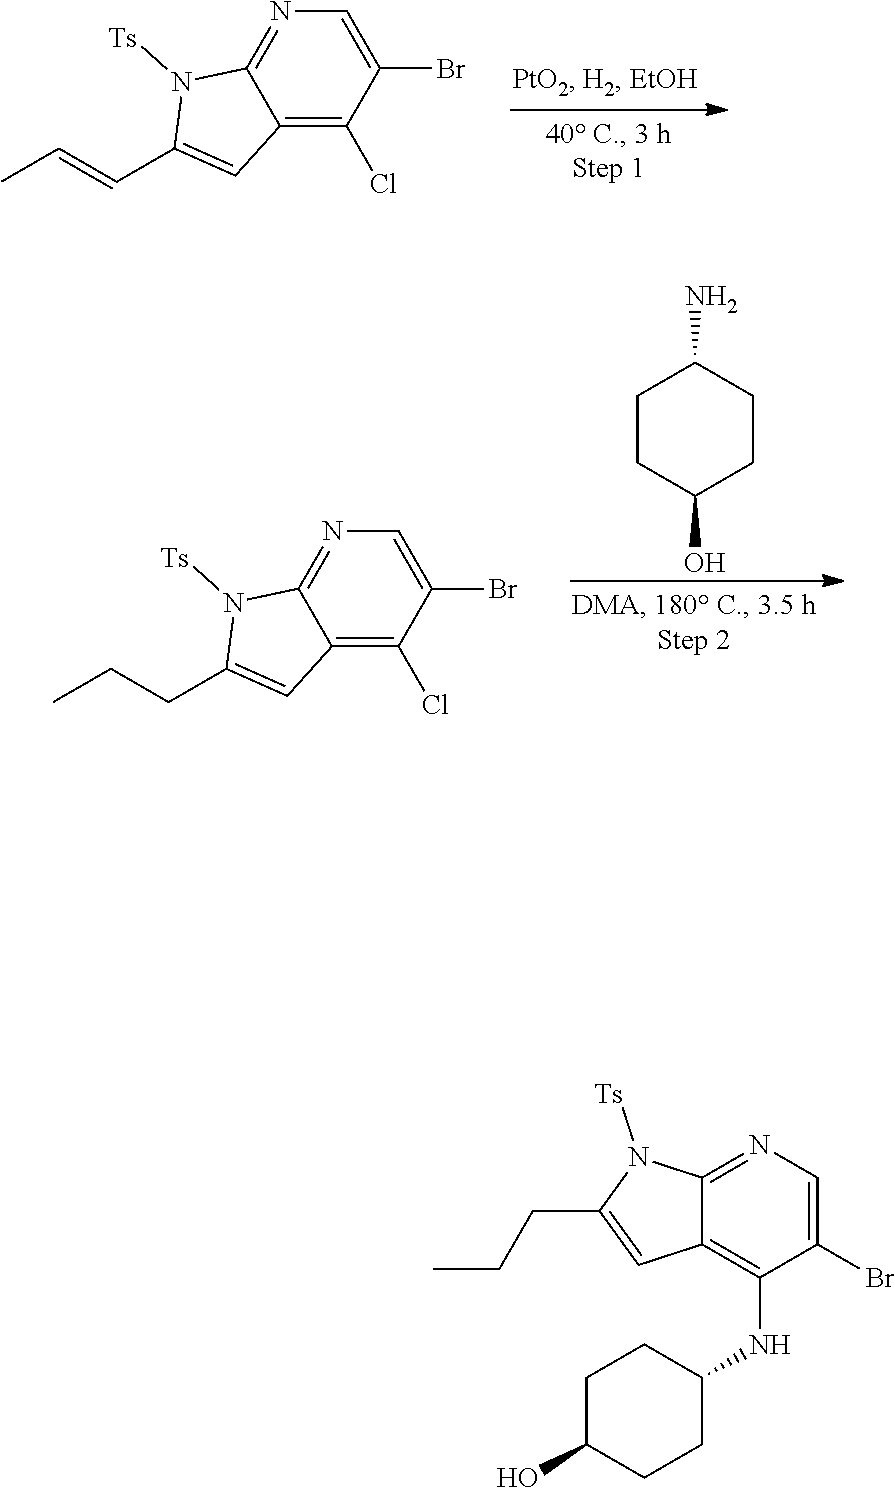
N1([Ts])C(C=CC)=CC2=C(Cl)C(Br)=CN=C12.C1CC(O)CCC1N.N1([Ts])C(CCC)=CC2=C(Cl)C(Br)=CN=C12.C1(Br)=CN=C2C(=C1NC1CCC(O)CC1)C=C(CCC)N2[Ts]
